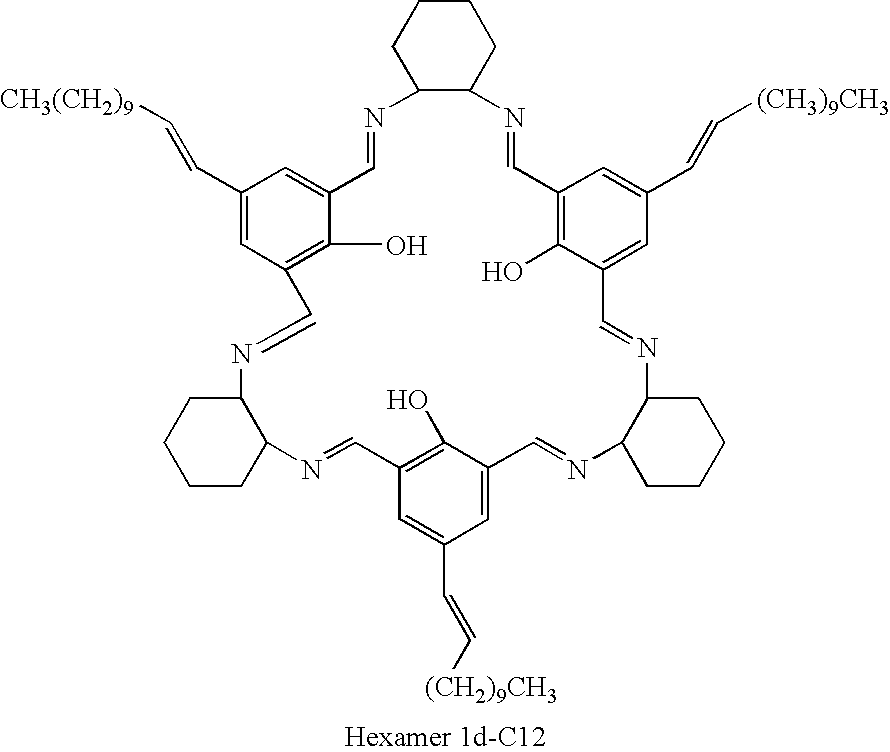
C12=C(O)C(=CC(C=C[(CH2)9CH3])=C1)C=NC1CCCCC1N=CC1=CC(C=C[(CH3)9CH3])=CC(=C1O)C=NC1CCCCC1N=CC1=CC(C=C[CH3(CH2)9])=CC(=C1O)C=NC1C(N=C2)CCCC1
